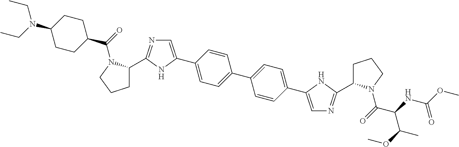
C1=C(C2=CC=C(C3=CC=C(C4=CN=C(C5CCCN5C(=O)C5CCC(N(CC)CC)CC5)N4)C=C3)C=C2)NC(C2CCCN2C(=O)C(C(OC)C)NC(OC)=O)=N1
